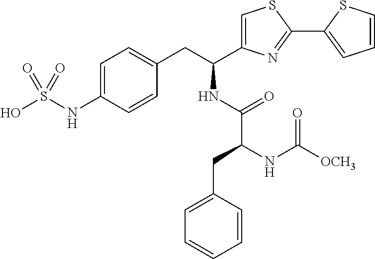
C1=C(C(CC2=CC=C(NS(O)(=O)=O)C=C2)NC(C(NC([OCH3])=O)CC2=CC=CC=C2)=O)N=C(C2=CC=CS2)S1
